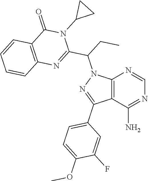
C12=C(C(N)=NC=N1)C(C1=CC=C(OC)C(F)=C1)=NN2C(C1=NC2=C(C(=O)N1C1CC1)C=CC=C2)CC
